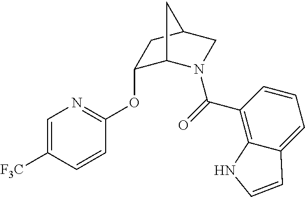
C1=C([F3C])C=CC(OC2C3N(C(=O)C4=C5C(=CC=C4)C=CN5)CC(C2)C3)=N1
